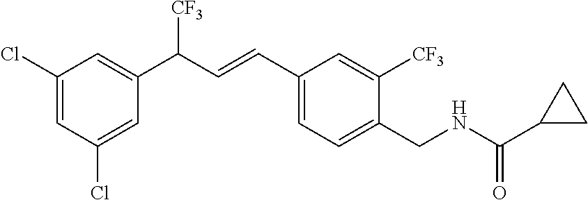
C1(CNC(=O)C2CC2)=CC=C(C=CC(C2=CC(Cl)=CC(Cl)=C2)[CF3])C=C1[CF3]
